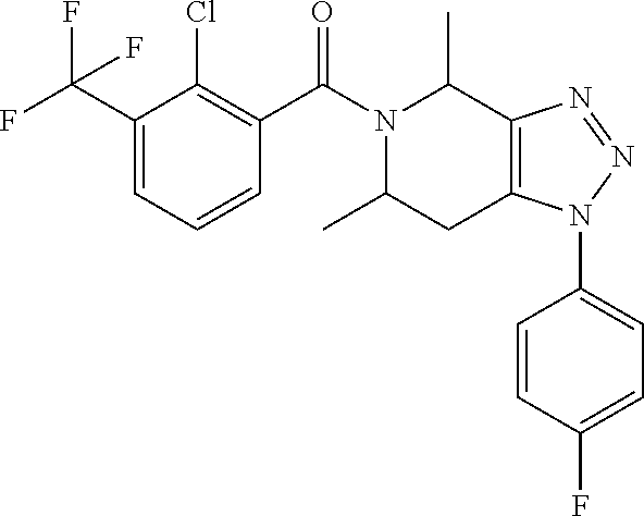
C1(C(F)(F)F)=CC=CC(C(N2C(C)CC3=C(C2C)N=NN3C2=CC=C(F)C=C2)=O)=C1Cl
